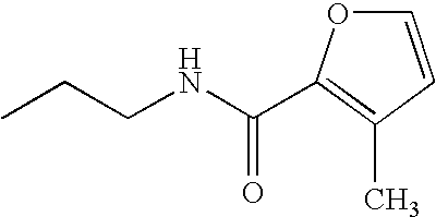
CCCNC(C1=C(C)C=CO1)=O
